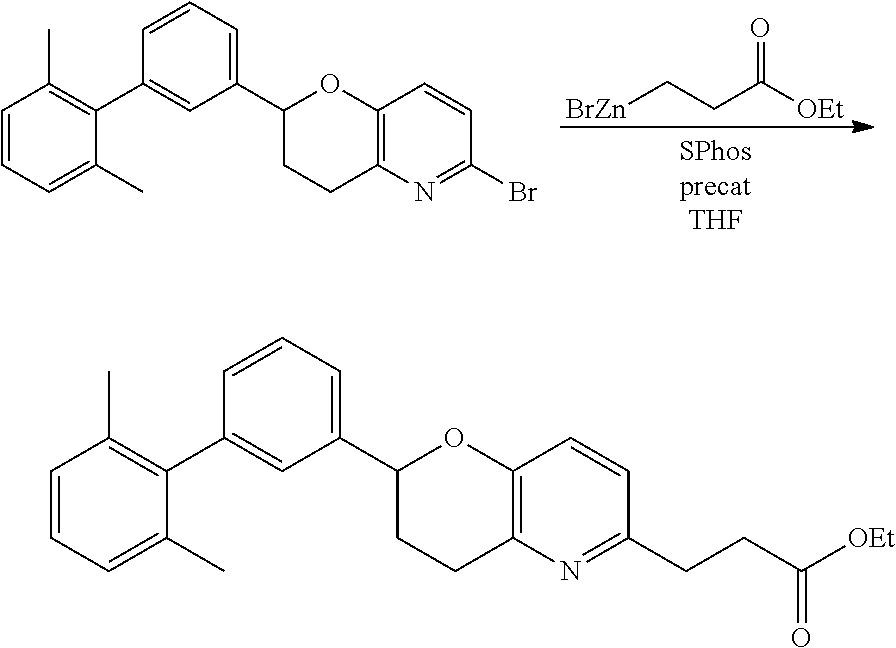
[BrZn]CCC([OEt])=O.C1(C2=CC=CC(C3=C(C)C=CC=C3C)=C2)CCC2=C(O1)C=CC(Br)=N2.C1(C2=CC=CC(C3=C(C)C=CC=C3C)=C2)CCC2=C(O1)C=CC(CCC([OEt])=O)=N2
